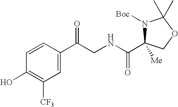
C1=CC(C(=O)CNC(C2([Me])N([Boc])C(C)(C)OC2)=O)=CC([CF3])=C1O
